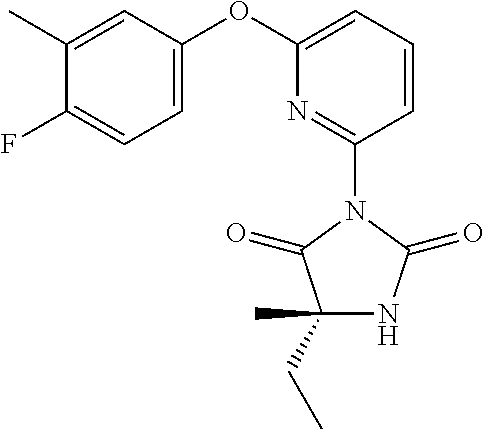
C1=CC=C(OC2=CC=C(F)C(C)=C2)N=C1N1C(=O)C(CC)(C)NC1=O
